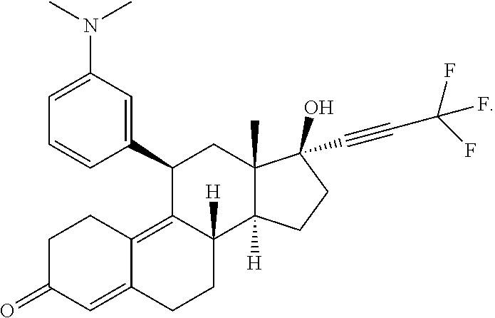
C1=CC=C(N(C)C)C=C1C1CC2(C)C([H])(C3([H])CCC4=CC(=O)CCC4=C13)CCC2(O)C#CC(F)(F)F
